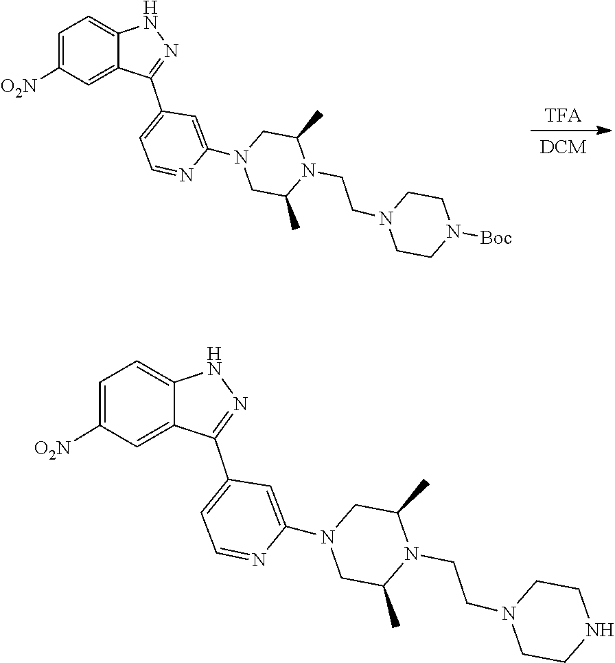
C1CN(CCN2C(C)CN(C3=CC(C4=NNC5=CC=C([O2N])C=C54)=CC=N3)CC2C)CCN1[Boc].C1CN(CCN2C(C)CN(C3=CC(C4=NNC5=CC=C([O2N])C=C54)=CC=N3)CC2C)CCN1
